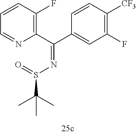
C1=CC(F)=C(C(C2=CC(F)=C([CF3])C=C2)=NS(C(C)(C)C)=O)N=C1
